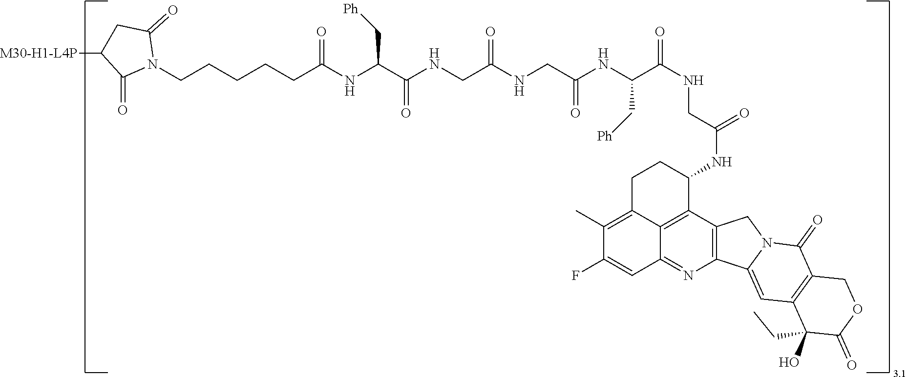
[M30-H1-L4P]C1CC(=O)N(CCCCCC(=O)NC(C(NCC(=O)NCC(NC(C(=O)NCC(=O)NC2CCC3=C(C)C(F)=CC4=NC5=C(C2=C34)CN2C5=CC3=C(C2=O)COC(=O)C3(O)CC)C[Ph])=O)=O)C[Ph])C1=O
